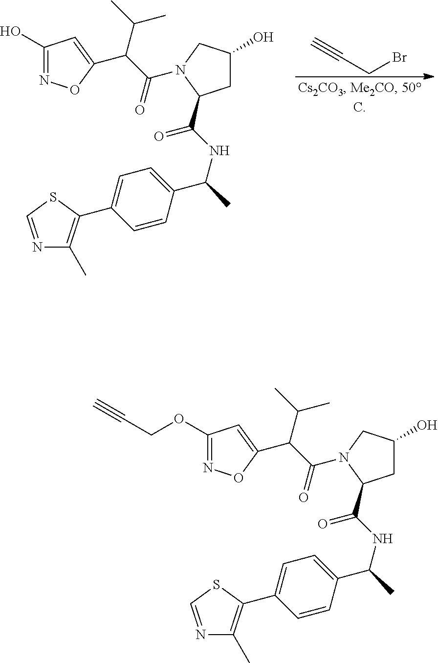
C1C(O)CN(C(C(C(C)C)C2=CC(O)=NO2)=O)C1C(=O)NC(C1=CC=C(C2=C(C)N=CS2)C=C1)C.C(CBr)#C.C1C(O)CN(C(C(C(C)C)C2=CC(OCC#C)=NO2)=O)C1C(=O)NC(C1=CC=C(C2=C(C)N=CS2)C=C1)C
